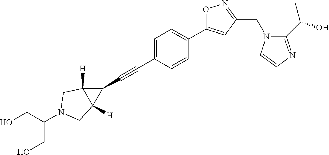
C1=C(C#CC2C3([H])C2([H])CN(C(CO)CO)C3)C=CC(C2=CC(CN3C(C(O)C)=NC=C3)=NO2)=C1
